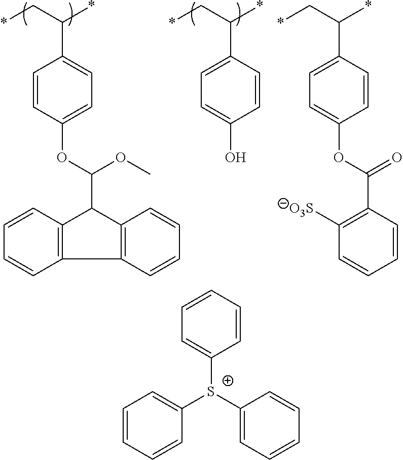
C12=C(C3=C(C1C(OC1=CC=C(C(C*)*)C=C1)OC)C=CC=C3)C=CC=C2.C1(O)=CC=C(C(C*)*)C=C1.C1(OC(C2=C([O3S])C=CC=C2)=O)=CC=C(C(C*)*)C=C1.C1=CC=CC=C1[S+](C1=CC=CC=C1)C1=CC=CC=C1
